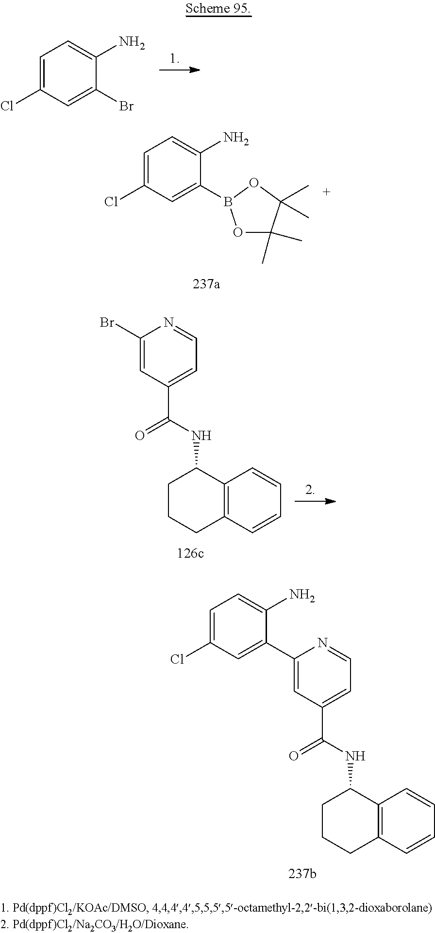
C1=C(Cl)C=C(B2OC(C)(C)C(C)(C)O2)C(N)=C1.C1(Br)=CC(C(=O)NC2CCCC3=C2C=CC=C3)=CC=N1.C1=C(Cl)C=C(C2=CC(C(=O)NC3CCCC4=C3C=CC=C4)=CC=N2)C(N)=C1.C1=C(Cl)C=C(Br)C(N)=C1
